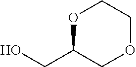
OCC1OCCOC1
